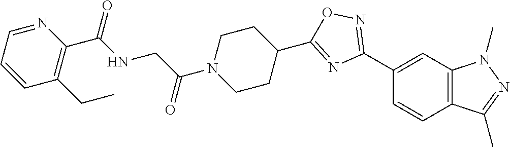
C1(C2=NOC(C3CCN(C(CNC(C4=C(CC)C=CC=N4)=O)=O)CC3)=N2)=CC2=C(C=C1)C(C)=NN2C
